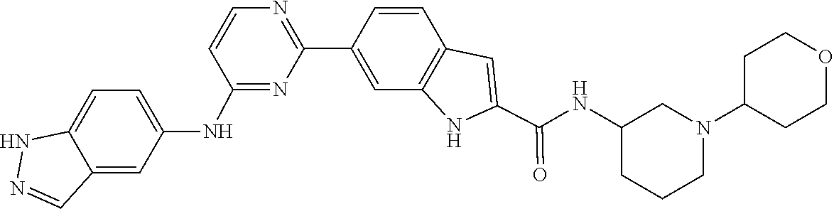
C1=CC2=C(C=C1C1=NC=CC(NC3=CC=C4C(=C3)C=NN4)=N1)NC(C(NC1CCCN(C3CCOCC3)C1)=O)=C2
